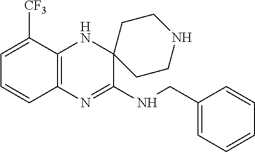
C12=C(N=C(NCC3=CC=CC=C3)C3(N1)CCNCC3)C=CC=C2[CF3]
